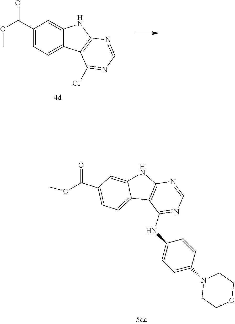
C12=C(NC3=CC(C(OC)=O)=CC=C13)N=CN=C2NC1=CC=C(N2CCOCC2)C=C1.C1(C(OC)=O)=CC=C2C(=C1)NC1=C2C(Cl)=NC=N1
